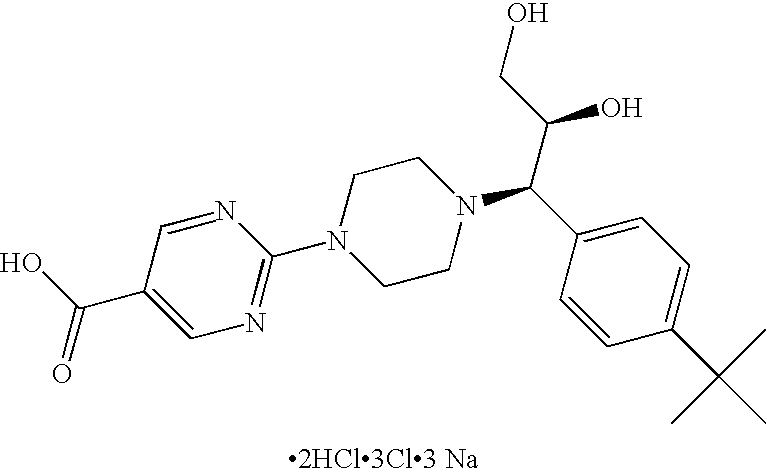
N1=CC(C(=O)O)=CN=C1N1CCN(C(C(CO)O)C2=CC=C(C(C)(C)C)C=C2)CC1
